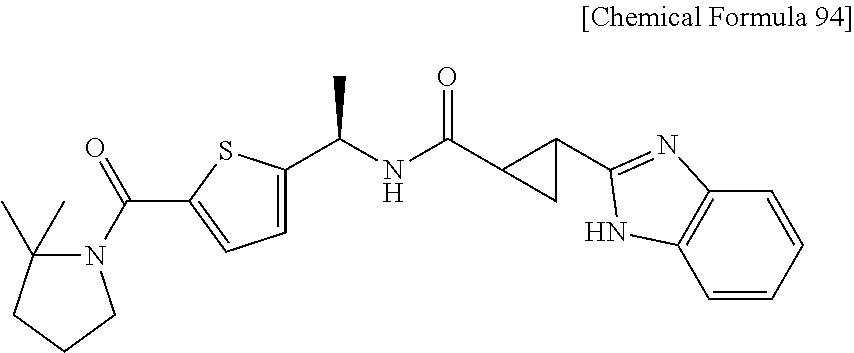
C1=C(C(NC(C2CC2C2=NC3=C(C=CC=C3)N2)=O)C)SC(C(N2C(C)(C)CCC2)=O)=C1
